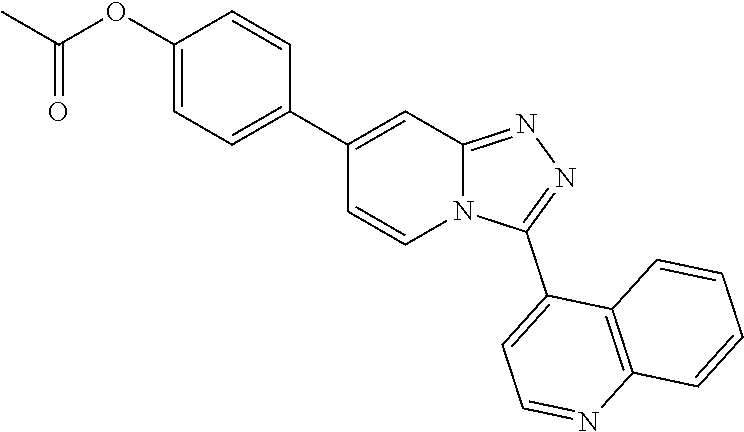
N12C(=NN=C1C1=CC=NC3=C1C=CC=C3)C=C(C1=CC=C(OC(C)=O)C=C1)C=C2
